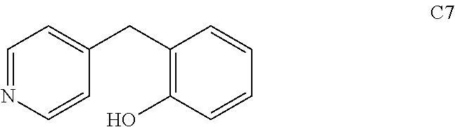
C(C1=C(O)C=CC=C1)C1=CC=NC=C1
